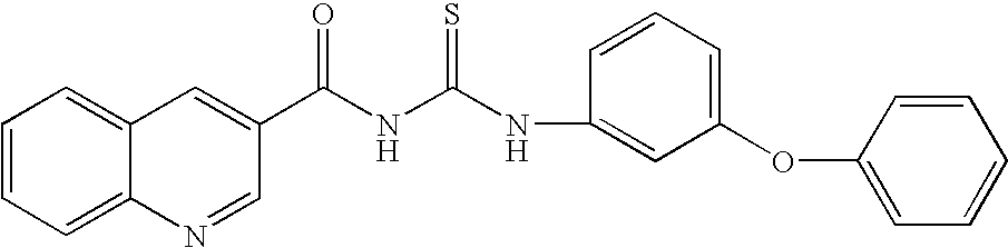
C1(C(NC(NC2=CC(OC3=CC=CC=C3)=CC=C2)=S)=O)=CC2=CC=CC=C2N=C1
